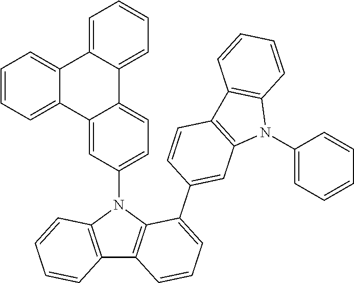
C12=C(N(C3=CC=C4C(=C3)C3=CC=CC=C3C3=CC=CC=C43)C3=C1C=CC=C3C1=CC3=C(C=C1)C1=C(N3C3=CC=CC=C3)C=CC=C1)C=CC=C2
